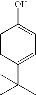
C1=CC(C(C)(C)C)=CC=C1O
